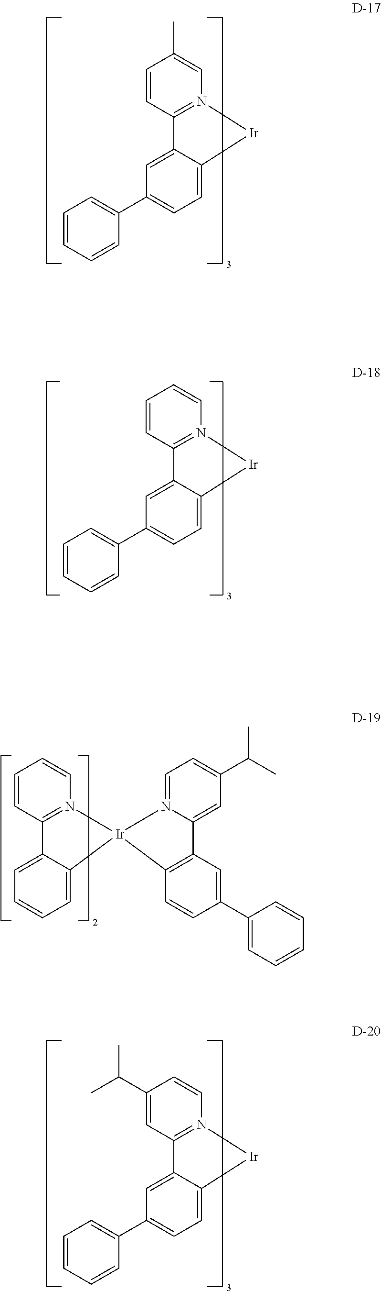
C1(C(C)C)=CC2=N(C=C1)[Ir]C1=CC=C(C3=CC=CC=C3)C=C21.C1=CC2=N(C=C1C)[Ir]C1=CC=C(C3=CC=CC=C3)C=C21.C1=CC2=N(C=C1)[Ir]C1=CC=C(C3=CC=CC=C3)C=C21.C1=CN2=C(C=C1)C1=CC=CC=C1[Ir]21N2=CC=C(C(C)C)C=C2C2=C1C=CC(C1=CC=CC=C1)=C2
